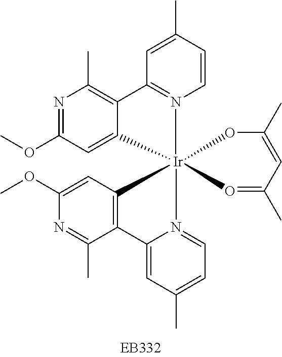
C1=C(C)C=CN2=C1C1=C(C)N=C(OC)C=C1[Ir]213(N2=CC=C(C)C=C2C2=C1C=C(OC)N=C2C)O=C(C)C=C(C)O3
